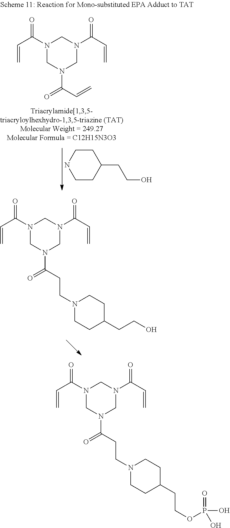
N1CCC(CCO)CC1.N1(C(=O)C=C)CN(C(=O)C=C)CN(C(=O)C=C)C1.N1(C(=O)C=C)CN(C(=O)CCN2CCC(CCO)CC2)CN(C(=O)C=C)C1.N1(C(=O)C=C)CN(C(=O)CCN2CCC(CCOP(=O)(O)O)CC2)CN(C(=O)C=C)C1
